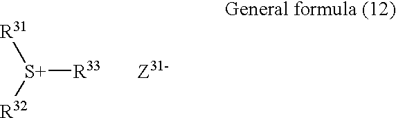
[S+]([R33])([R32])[R31].[Z31-]
